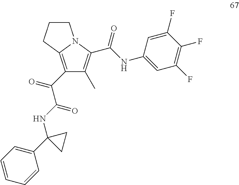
C1(C(=O)C(NC2(C3=CC=CC=C3)CC2)=O)=C2N(C(C(NC3=CC(F)=C(F)C(F)=C3)=O)=C1C)CCC2
